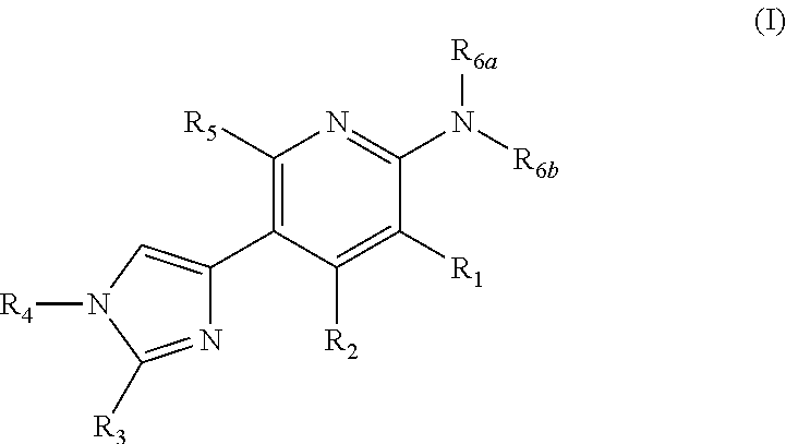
C1([R5])=C(C2=CN([R4])C([R3])=N2)C([R2])=C([R1])C(N([R6b])[R6a])=N1
